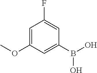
C1=C(OC)C=C(B(O)O)C=C1F
